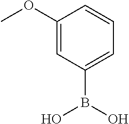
C1(OC)=CC(B(O)O)=CC=C1
